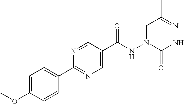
N1=CC(C(NN2CC(C)=NNC2=O)=O)=CN=C1C1=CC=C(OC)C=C1
